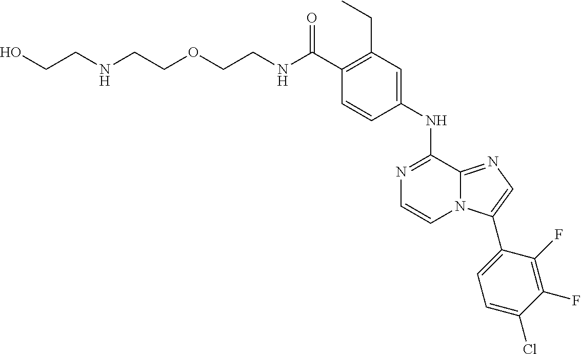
C(C1=C(CC)C=C(NC2=NC=CN3C2=NC=C3C2=CC=C(Cl)C(F)=C2F)C=C1)(=O)NCCOCCNCCO
